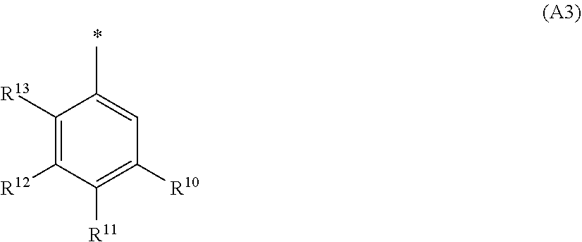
C1([R13])=C([R12])C([R11])=C([R10])C=C1C
